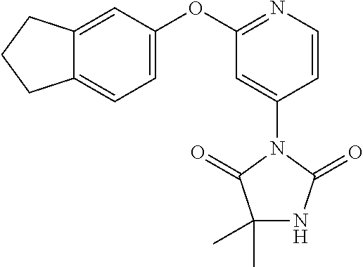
C1(C)(C)NC(=O)N(C2=CC(OC3=CC=C4C(=C3)CCC4)=NC=C2)C1=O
